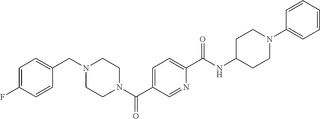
C1(F)=CC=C(CN2CCN(C(C3=CC=C(C(NC4CCN(C5=CC=CC=C5)CC4)=O)N=C3)=O)CC2)C=C1
